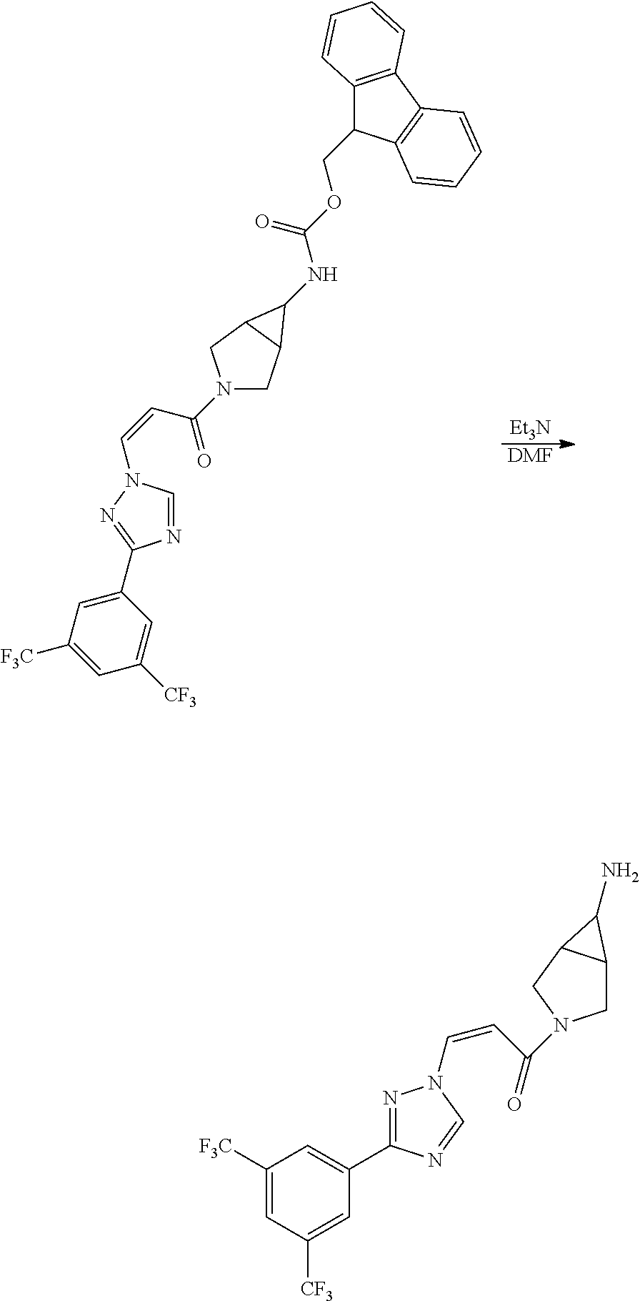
[Et3N].[DMF].C1(C2=NN(C=CC(N3CC4C(C3)C4NC(OCC3C4=C(C5=C3C=CC=C5)C=CC=C4)=O)=O)C=N2)=CC([F3C])=CC([CF3])=C1.C1([F3C])=CC([CF3])=CC(C2=NN(C=CC(=O)N3CC4C(C3)C4N)C=N2)=C1
